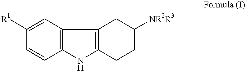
C1([R1])=CC2=C(C=C1)NC1=C2CC([NR2R3])CC1
